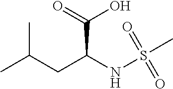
CC(CC(NS(C)(=O)=O)C(=O)O)C
